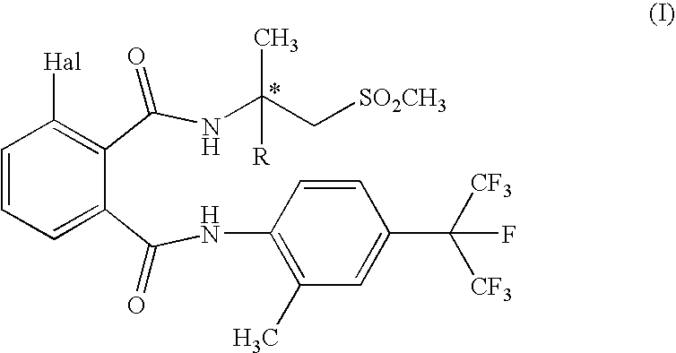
C1=CC=C(C(NC2=C(C)C=C(C([CF3])([CF3])F)C=C2)=O)C(C(NC(C[SO2CH3])(C)[R])=O)=C1[Hal]
